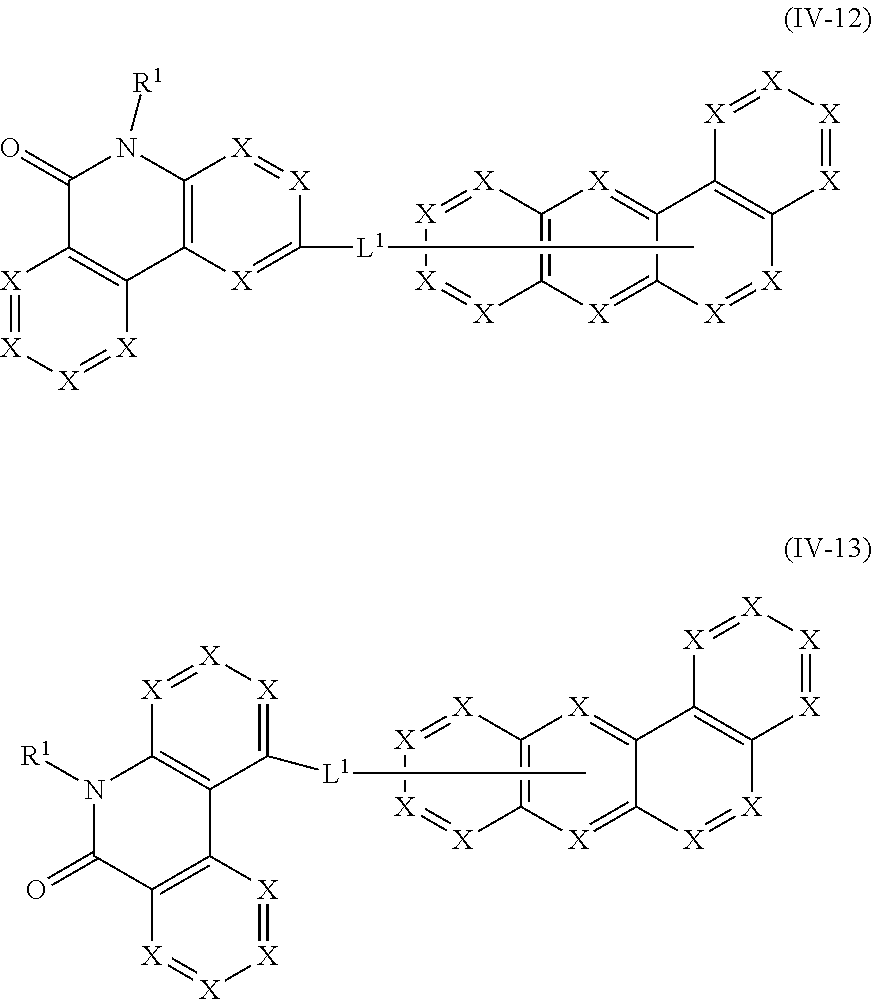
C[L1]C1=[X]C2=C([X]=[X]1)N([R1])C(=O)C1=C2[X]=[X][X]=[X]1.[X]1=[X][X]=[X]C2=C1[X]=C1C(=[X]2)C2=C([X]=[X]1)[X]=[X][X]=[X]2.C[L1]C1=[X][X]=[X]C2=C1C1=C(C(=O)N2[R1])[X]=[X][X]=[X]1.[X]1=[X][X]=[X]C2=C1[X]=C1C(=[X]2)C2=C([X]=[X]1)[X]=[X][X]=[X]2
